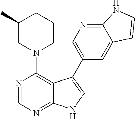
N1(C2=C3C(=NC=N2)NC=C3C2=CN=C3C(=C2)C=CN3)CCCC(C)C1
